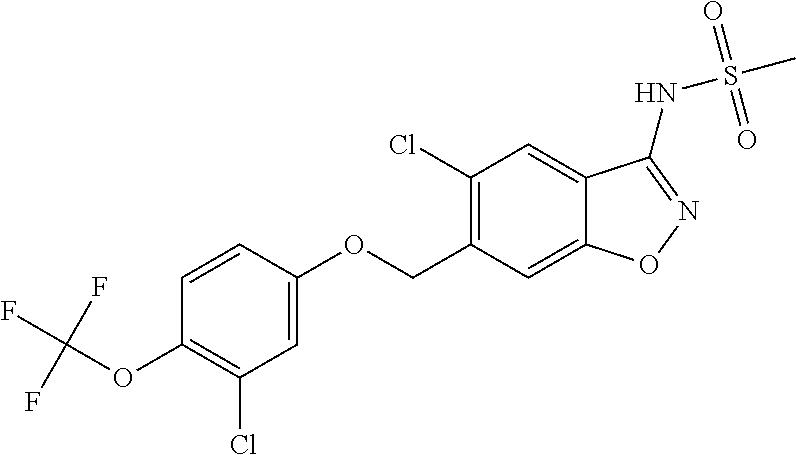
C1=CC(OCC2=C(Cl)C=C3C(=C2)ON=C3NS(C)(=O)=O)=CC(Cl)=C1OC(F)(F)F
